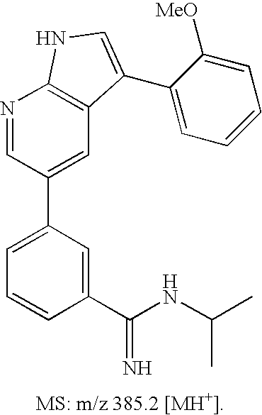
C1=C(C2=CC3=C(N=C2)NC=C3C2=CC=CC=C2[MeO])C=C(C(NC(C)C)=N)C=C1
